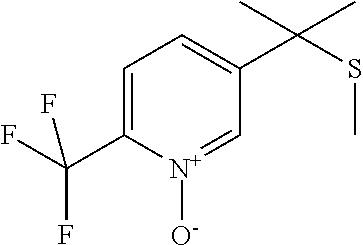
C1=C(C(F)(F)F)[N+]([O-])=CC(C(SC)(C)C)=C1
